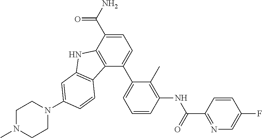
C1=C(C(N)=O)C2=C(C(C3=CC=CC(NC(C4=NC=C(F)C=C4)=O)=C3C)=C1)C1=C(N2)C=C(N2CCN(C)CC2)C=C1
